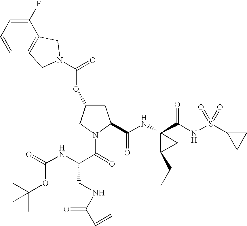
C1(F)=CC=CC2=C1CN(C(=O)OC1CC(C(NC3(C(NS(C4CC4)(=O)=O)=O)C(CC)C3)=O)N(C(=O)C(NC(=O)OC(C)(C)C)CNC(C=C)=O)C1)C2
